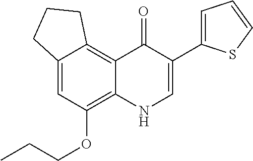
C12=C3C(=CC(OCCC)=C1NC=C(C1=CC=CS1)C2=O)CCC3
